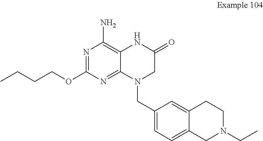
N1=C(OCCCC)N=C2C(=C1N)NC(=O)CN2CC1=CC=C2C(=C1)CCN(CC)C2
